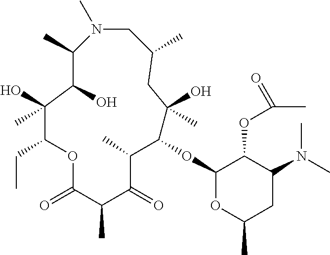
N1(C)CC(C)CC(C)(O)C(OC2OC(C)CC(N(C)C)C2OC(C)=O)C(C)C(=O)C(C)C(=O)OC(CC)C(O)(C)C(O)C1C
